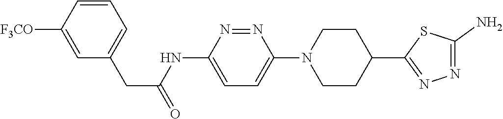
C1=C(NC(CC2=CC=CC([F3CO])=C2)=O)N=NC(N2CCC(C3=NN=C(N)S3)CC2)=C1
